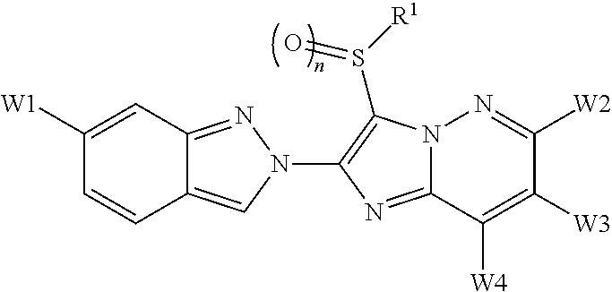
C1([W1])=CC2=NN(C3=C(S([R1])=O)N4C(=N3)C([W4])=C([W3])C([W2])=N4)C=C2C=C1
